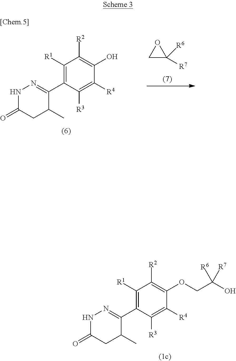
C1([R1])=C(C2=NNC(=O)CC2C)C([R3])=C([R4])C(OCC(O)([R6])[R7])=C1[R2].C1([R1])=C(C2=NNC(=O)CC2C)C([R3])=C([R4])C(O)=C1[R2].C1C([R6])([R7])O1
